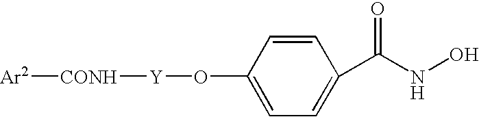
[Ar2][CONH][Y]OC1=CC=C(C(NO)=O)C=C1
